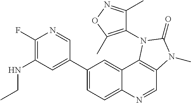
C1(F)=C(NCC)C=C(C2=CC=C3C(=C2)C2=C(C=N3)N(C)C(=O)N2C2=C(C)ON=C2C)C=N1
